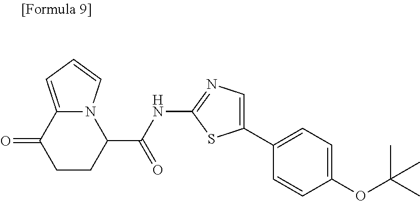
S1C(NC(C2CCC(=O)C3=CC=CN32)=O)=NC=C1C1=CC=C(OC(C)(C)C)C=C1
